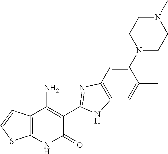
C1(N2CCN(C)CC2)=CC2=C(C=C1C)NC(C1=C(N)C3=C(NC1=O)SC=C3)=N2
